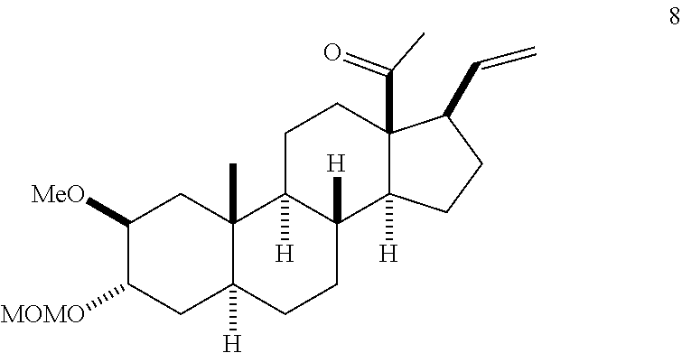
C1([MeO])C([MOMO])CC2([H])C(C)(C1)C1([H])C([H])(CC2)C2([H])C(C(C)=O)(CC1)C(C=C)CC2
